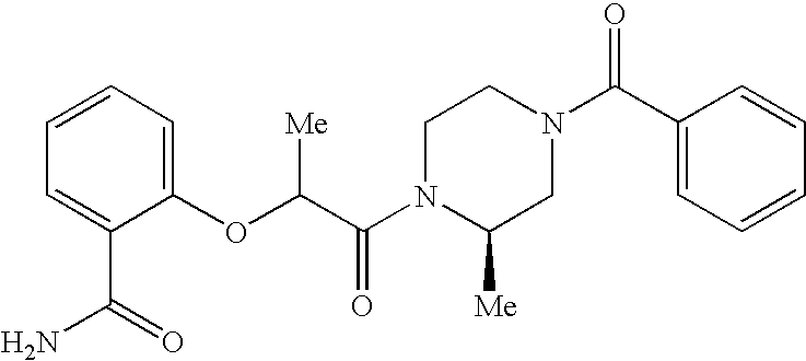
C1=C(C(=O)N)C(OC(C(N2C([Me])CN(C(C3=CC=CC=C3)=O)CC2)=O)[Me])=CC=C1
